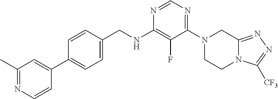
N1=CN=C(N2CCN3C(=NN=C3[CF3])C2)C(F)=C1NCC1=CC=C(C2=CC(C)=NC=C2)C=C1
